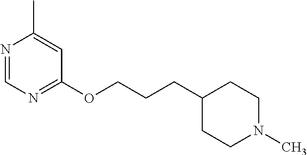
N1=CN=C(OCCCC2CCN(C)CC2)C=C1C
